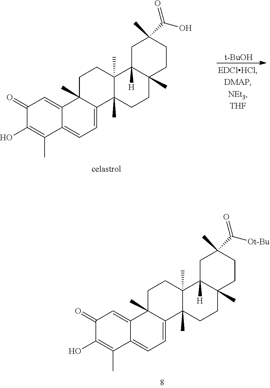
C1C2([H])C(C)(CCC1(C([Ot-Bu])=O)C)CCC1(C)C2(C)CCC2(C)C1=CC=C1C2=CC(=O)C(O)=C1C.C1C2([H])C(C)(CCC1(C(O)=O)C)CCC1(C)C2(C)CCC2(C)C1=CC=C1C2=CC(=O)C(O)=C1C.[t-BuOH]
